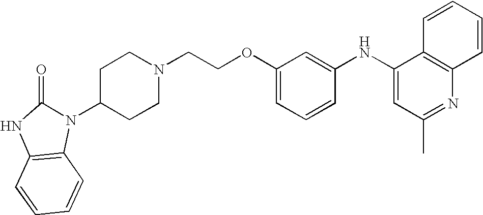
C1C(N2C3=C(NC2=O)C=CC=C3)CCN(CCOC2=CC=CC(NC3=CC(C)=NC4=C3C=CC=C4)=C2)C1
